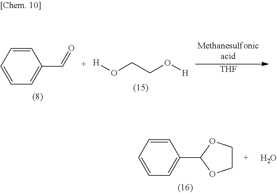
C1=CC=CC=C1C1OCCO1.O.[H]OCCO[H].[THF].C1=CC=CC=C1C=O
